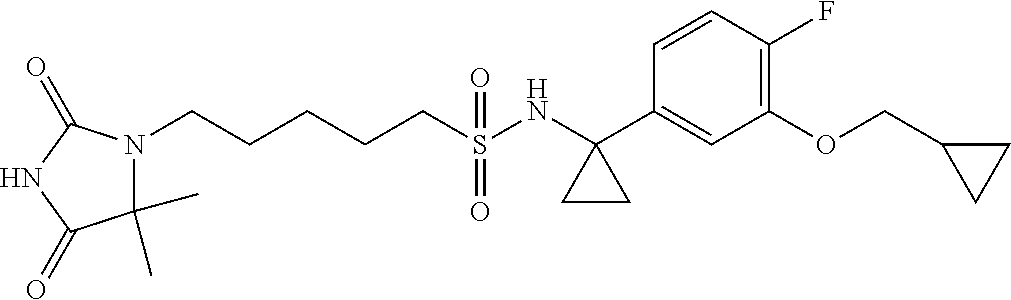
C(S(NC1(C2=CC(OCC3CC3)=C(F)C=C2)CC1)(=O)=O)CCCCN1C(C)(C)C(=O)NC1=O
